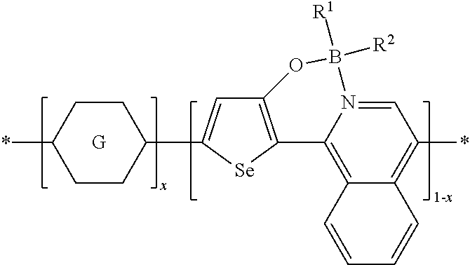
*C1CCC(C2=CC3=C([Se]2)C2=C4C(=C(*)C=N2B([R1])([R2])O3)C=CC=C4)CC1
